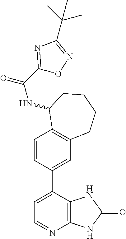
C1=CC(C2=CC=NC3=C2NC(=O)N3)=CC2=C1C(NC(=O)C1=NC(C(C)(C)C)=NO1)CCCC2
